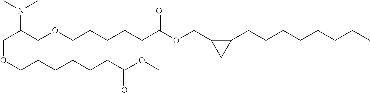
C(OCCCCCCC(OC)=O)C(COCCCCCC(OCC1C(CCCCCCCC)C1)=O)N(C)C
